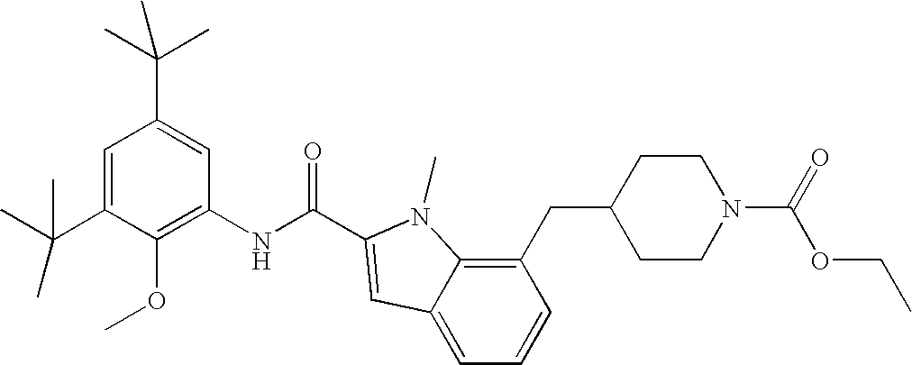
C1=C(C(C)(C)C)C(OC)=C(NC(=O)C2=CC3=CC=CC(CC4CCN(C(=O)OCC)CC4)=C3N2C)C=C1C(C)(C)C
